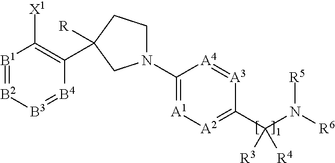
[B1]1=[B2][B3]=[B4]C(C2([R])CCN(C3=[A1][A2]=C(C([R3])([R4])N([R6])[R5])[A3]=[A4]3)C2)=C1[X1]
